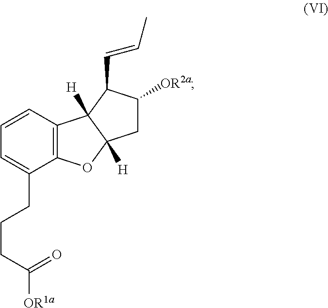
C12=C(C=CC=C1CCCC(=O)[OR1a])C1([H])C([H])(O2)CC([OR2a])C1C=CC
